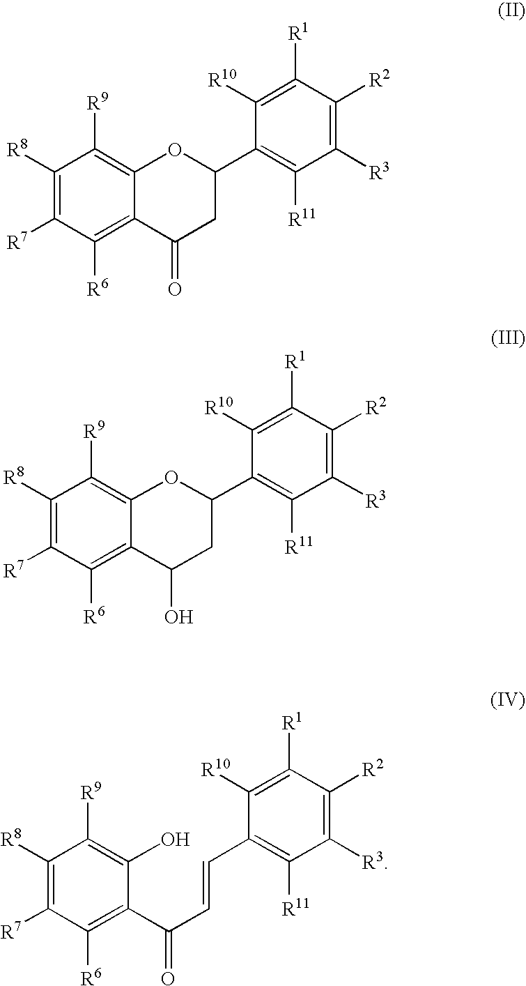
C1([R8])=C([R7])C([R6])=C2C(=C1[R9])OC(C1=C([R11])C([R3])=C([R2])C([R1])=C1[R10])CC2=O.C1([R8])=C([R7])C([R6])=C2C(=C1[R9])OC(C1=C([R11])C([R3])=C([R2])C([R1])=C1[R10])CC2O.C1([R8])=C([R7])C([R6])=C(C(C=CC2=C([R11])C([R3])=C([R2])C([R1])=C2[R10])=O)C(O)=C1[R9]
